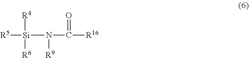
[R5][Si](N([R9])C([R16])=O)([R4])[R6]
